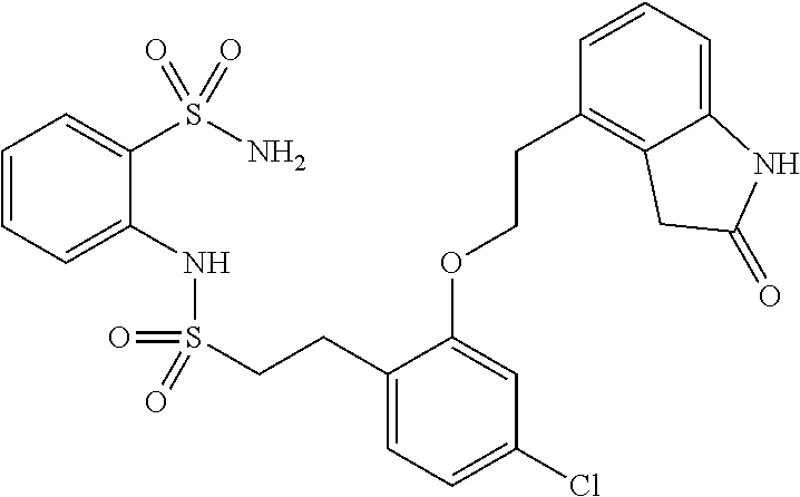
C1=CC=C(NS(=O)(=O)CCC2=CC=C(Cl)C=C2OCCC2=C3C(=CC=C2)NC(=O)C3)C(S(N)(=O)=O)=C1
